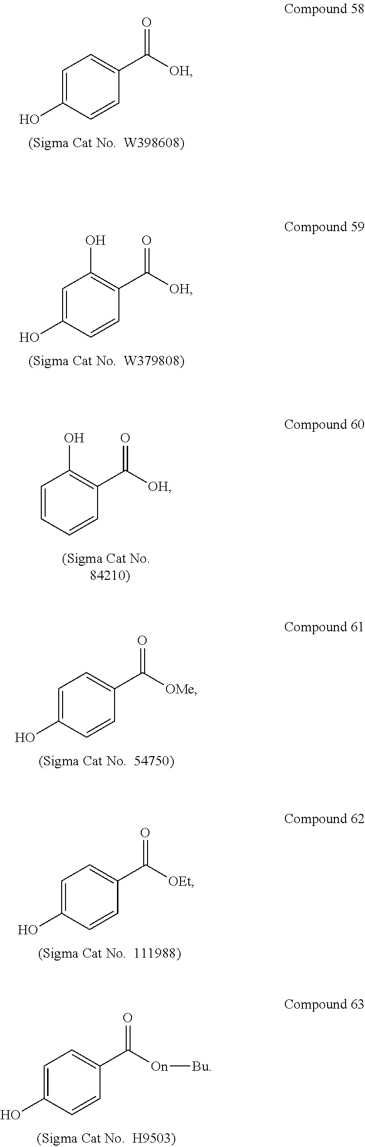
C1=C(O)C=CC(C(=O)[OH])=C1.C1=C(O)C=CC(C(=O)[OH])=C1O.C1=CC=CC(C(=O)[OH])=C1O.C1=C(O)C=CC(C(=O)[OMe])=C1.C1=C(O)C=CC(C(=O)[OEt])=C1.C1=C(O)C=CC(C(=O)[On][Bu])=C1
